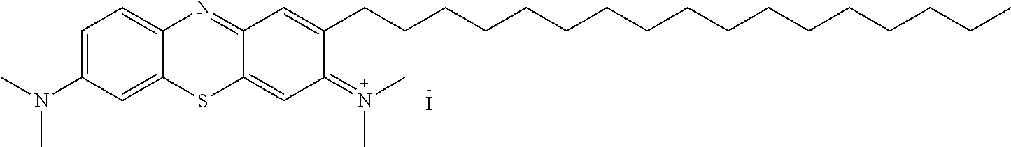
C1(N(C)C)=CC=C2C(=C1)SC1=CC(=N(C)C)C(CCCCCCCCCCCCCCCCC)=CC1=N2.I
